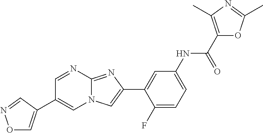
C1=NC2=NC(C3=CC(NC(C4=C(C)N=C(C)O4)=O)=CC=C3F)=CN2C=C1C1=CON=C1
